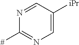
N1=CC([iPr])=CN=C1[#]
